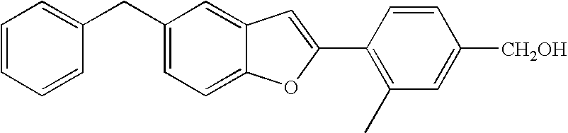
C1=CC(C2=CC3=CC(CC4=CC=CC=C4)=CC=C3O2)=C(C)C=C1[CH2OH]
